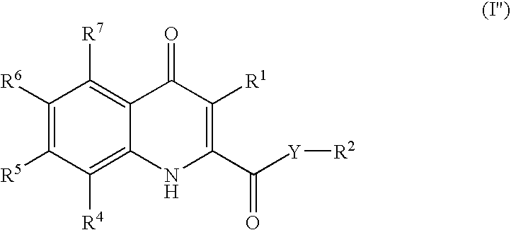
C1([R6])=C([R5])C([R4])=C2C(=C1[R7])C(=O)C([R1])=C(C([Y][R2])=O)N2
